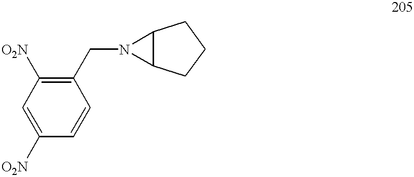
C1=C([O2N])C=CC(CN2C3C2CCC3)=C1[O2N]
